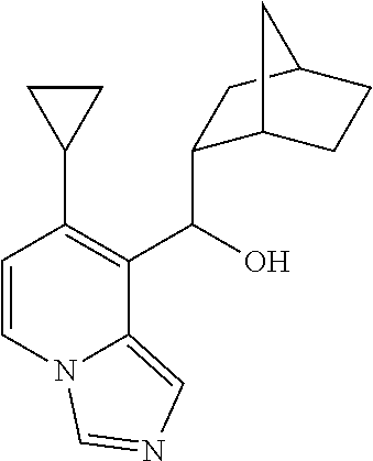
C1=CN2C(=CN=C2)C(C(O)C2C3CCC(C2)C3)=C1C1CC1
